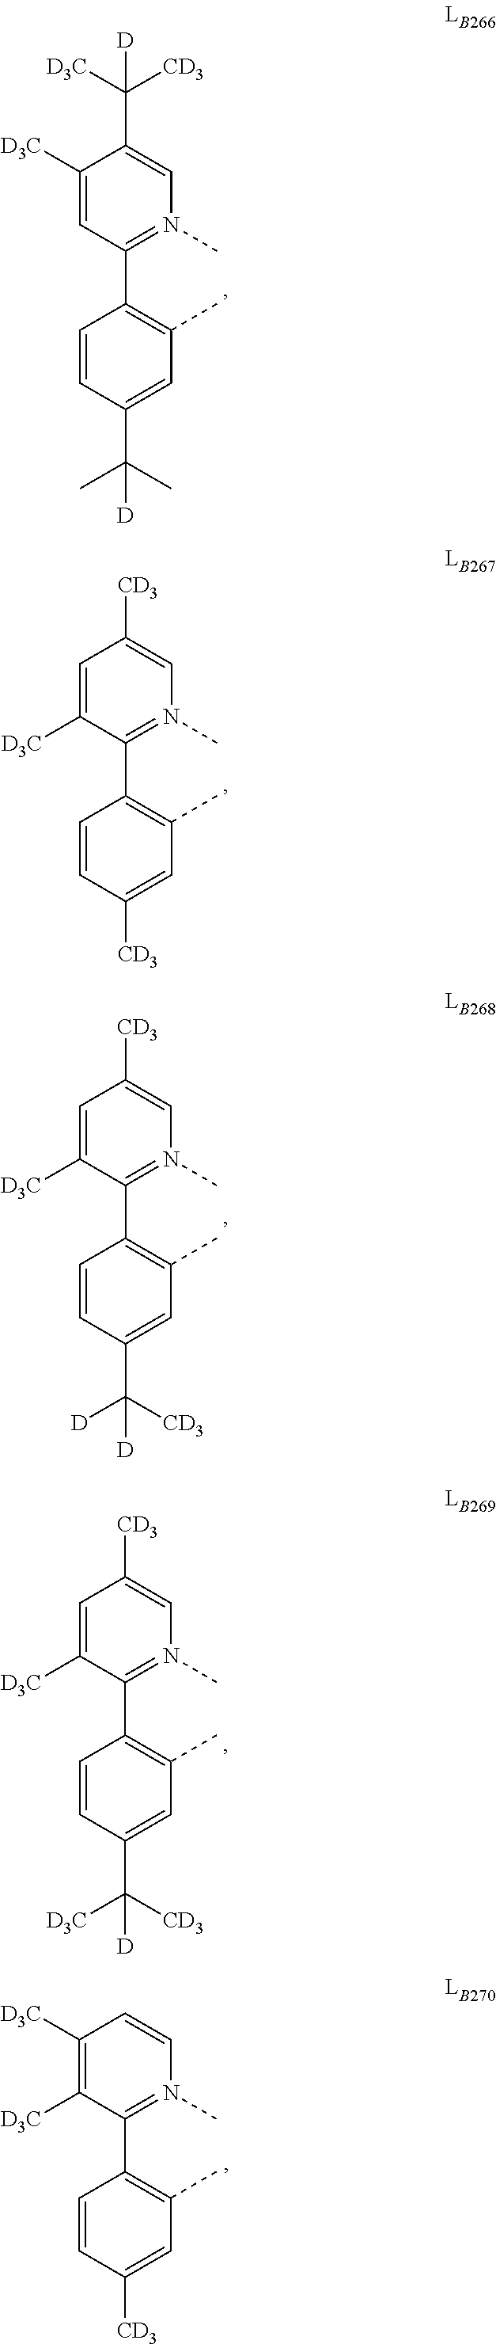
C1=CC(C2=N(C)C=C(C([CD3])([D3C])[D])C([D3C])=C2)=C(C)C=C1C(C)(C)[D].C1=CC(C2=N(C)C=C([CD3])C=C2[D3C])=C(C)C=C1[CD3].C1=CC(C2=N(C)C=C([CD3])C=C2[D3C])=C(C)C=C1C([CD3])([D])[D].C1=CC(C2=N(C)C=C([CD3])C=C2[D3C])=C(C)C=C1C([CD3])([D3C])[D].C1=CC(C2=N(C)C=CC([D3C])=C2[D3C])=C(C)C=C1[CD3]
